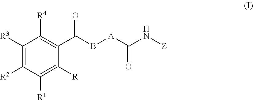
C1([R3])=C([R2])C([R1])=C([R])C(C(B[A]C(N[Z])=O)=O)=C1[R4]
